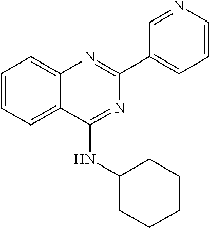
C1=CC=C2C(=C1)N=C(C1=CC=CN=C1)N=C2NC1CCCCC1
